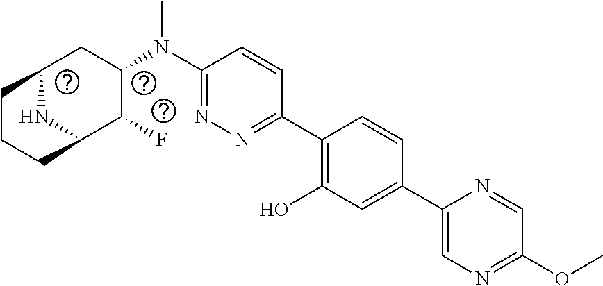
C1(N(C2CC3CCCC(C2F)N3)C)=NN=C(C2=C(O)C=C(C3=CN=C(OC)C=N3)C=C2)C=C1
